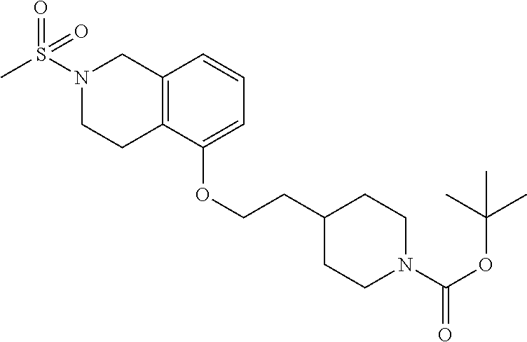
O=S(N1CCC2=C(C1)C=CC=C2OCCC1CCN(C(OC(C)(C)C)=O)CC1)(C)=O
